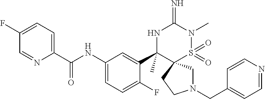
C1(F)=CC=C(C(NC2=CC=C(F)C(C3(C)NC(=N)N(C)S(=O)(=O)C34CN(CC3=CC=NC=C3)CC4)=C2)=O)N=C1
